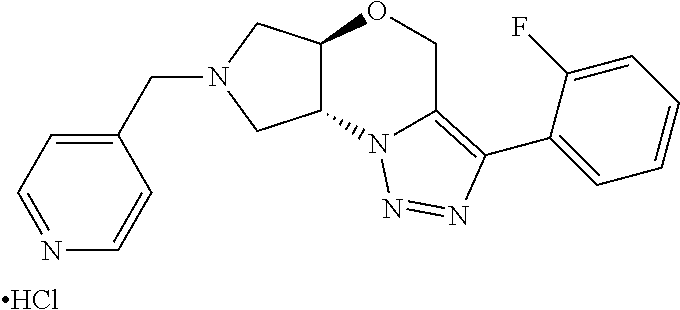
Cl.C(N1CC2C(C1)N1C(=C(C3=CC=CC=C3F)N=N1)CO2)C1=CC=NC=C1
